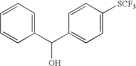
C1=CC=C(C(C2=CC=C([SCF3])C=C2)O)C=C1
